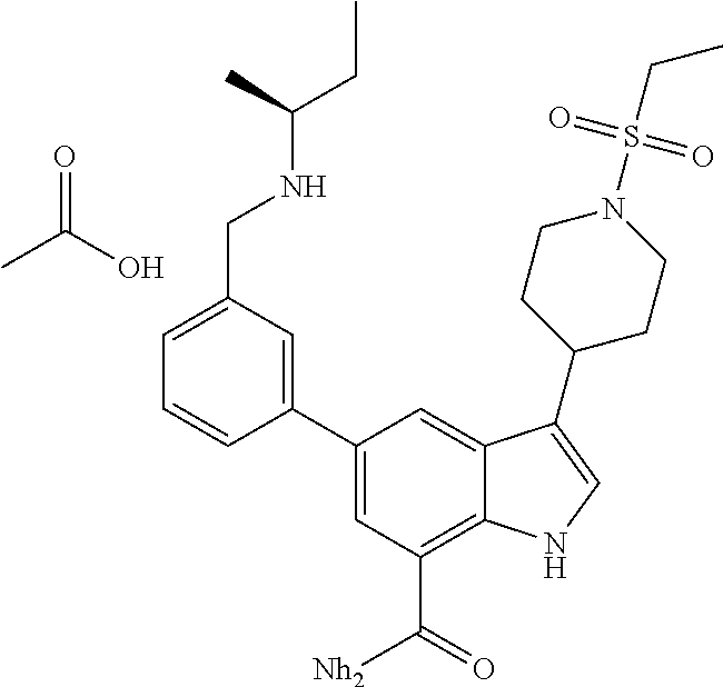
C1(C2=CC(CNC(CC)C)=CC=C2)=CC(C(=O)[Nh2])=C2C(=C1)C(C1CCN(S(CC)(=O)=O)CC1)=CN2.CC(O)=O
